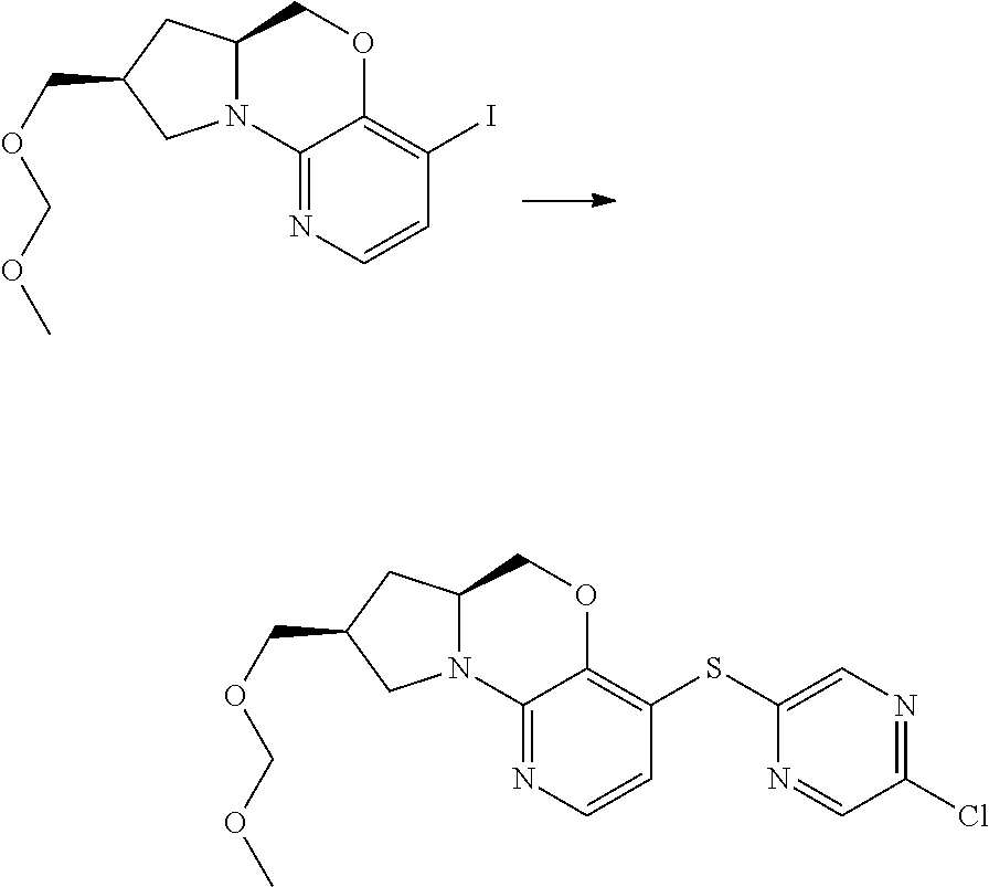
C12=NC=CC(I)=C1OCC1N2CC(COCOC)C1.C12=NC=CC(SC3=CN=C(Cl)C=N3)=C1OCC1N2CC(COCOC)C1
